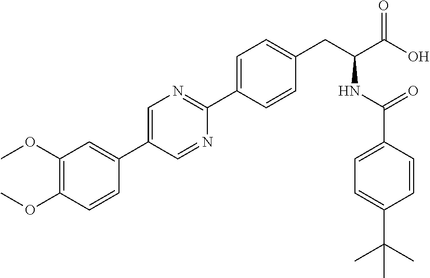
COC1=C(OC)C=C(C2=CN=C(C3=CC=C(CC(NC(=O)C4=CC=C(C(C)(C)C)C=C4)C(O)=O)C=C3)N=C2)C=C1
